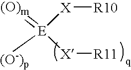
[X]([R10])[E]([X][R11])(=[(O)m])[(O-)p]
